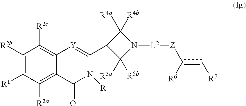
C12=C([R2c])C([R2b])=C([R1])C([R2a])=C1C(=O)N([R])C(C1C([R5a])([R5b])N([L2][Z]c(c[R7])[R6])C1([R4a])[R4b])=[Y]2
